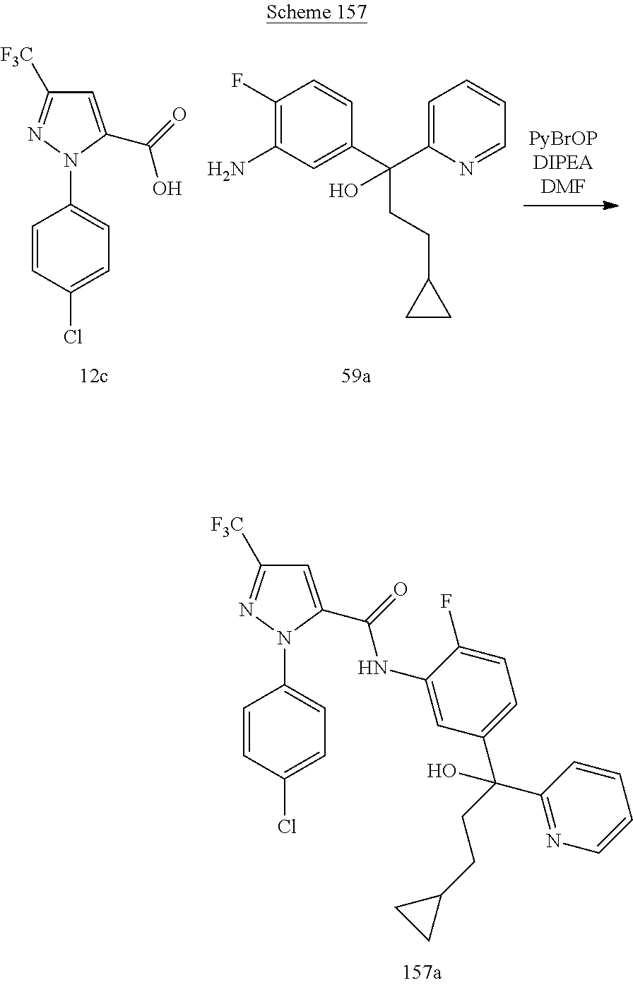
C1=C(C(=O)O)N(C2=CC=C(Cl)C=C2)N=C1[F3C].C1(F)=C(N)C=C(C(C2=CC=CC=N2)(CCC2CC2)O)C=C1.C1=C(C(=O)NC2=CC(C(CCC3CC3)(C3=NC=CC=C3)O)=CC=C2F)N(C2=CC=C(Cl)C=C2)N=C1[F3C]
